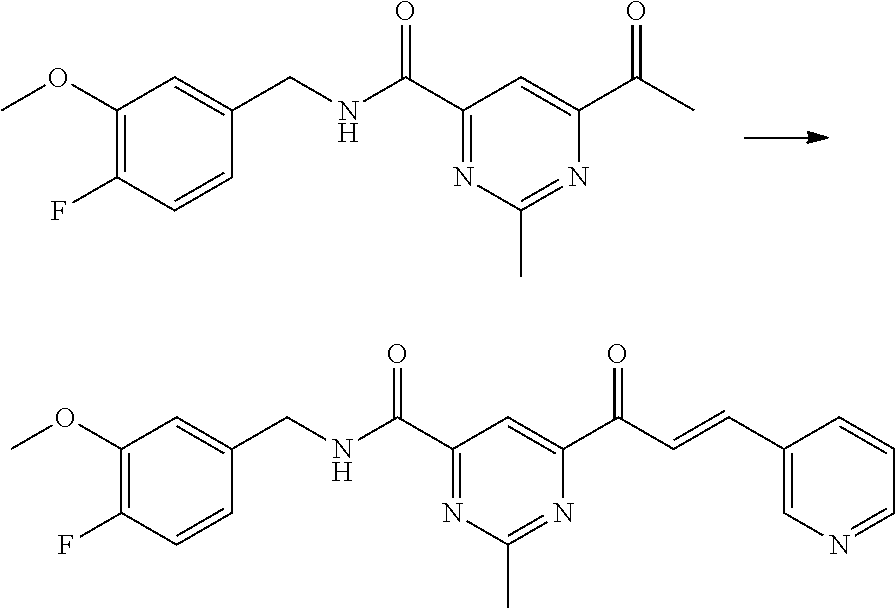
C1(OC)=C(F)C=CC(CNC(C2=NC(C)=NC(C(C)=O)=C2)=O)=C1.C1(OC)=C(F)C=CC(CNC(C2=NC(C)=NC(C(C=CC3=CN=CC=C3)=O)=C2)=O)=C1
